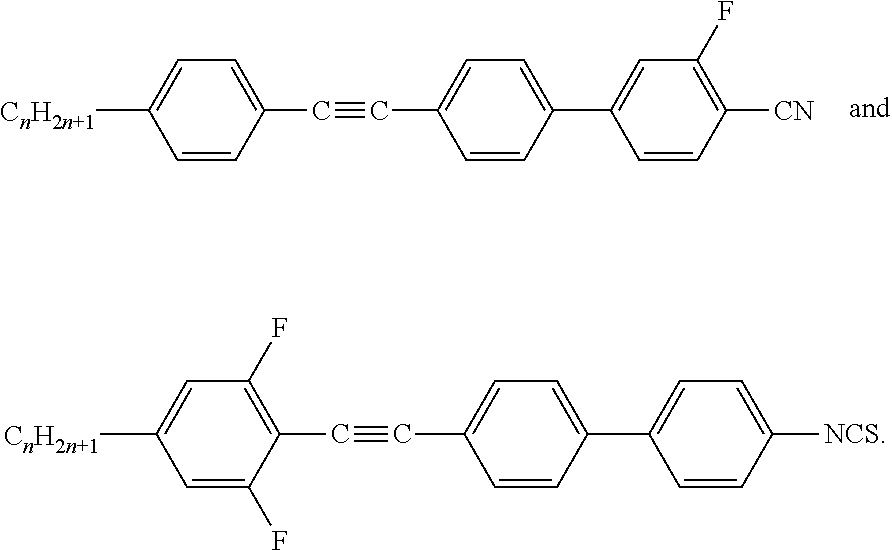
C1=CC([CN])=C(F)C=C1C1=CC=C(C#CC2=CC=C([CnH2n+1])C=C2)C=C1.C1=CC([NCS])=CC=C1C1=CC=C(C#CC2=C(F)C=C([CnH2n+1])C=C2F)C=C1
